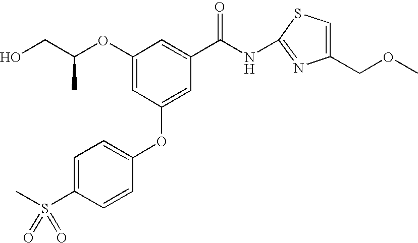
O(C1=CC(OC2=CC=C(S(C)(=O)=O)C=C2)=CC(C(NC2=NC(COC)=CS2)=O)=C1)C(CO)C
